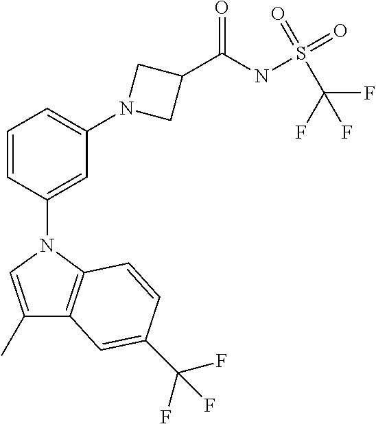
C1=CC(N2C=C(C)C3=C2C=CC(C(F)(F)F)=C3)=CC(N2CC(C(NS(=O)(C(F)(F)F)=O)=O)C2)=C1
